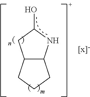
C12C(NC(O)C1)CCC2
